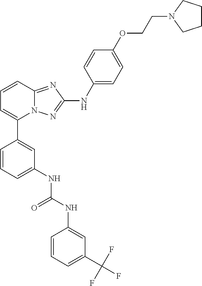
C1=CC2=NC(NC3=CC=C(OCCN4CCCC4)C=C3)=NN2C(C2=CC(NC(NC3=CC(C(F)(F)F)=CC=C3)=O)=CC=C2)=C1
